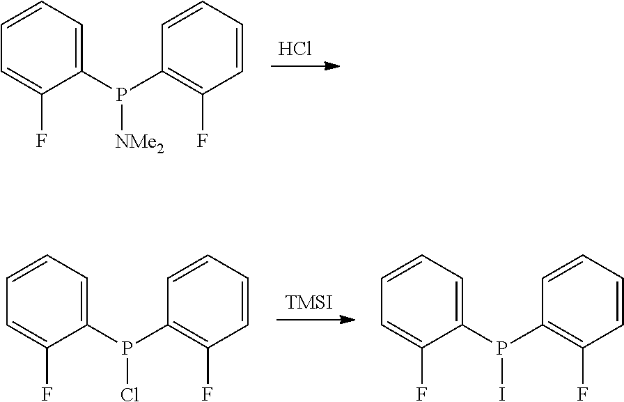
Cl.C1=CC=C(P(C2=C(F)C=CC=C2)[NMe2])C(F)=C1.[TMSI].C1=CC=C(P(C2=C(F)C=CC=C2)Cl)C(F)=C1.C1=CC=C(P(C2=C(F)C=CC=C2)I)C(F)=C1
